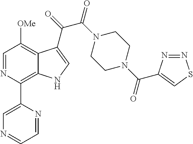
C1=NC(C2=CN=CC=N2)=C2C(=C1[OMe])C(C(=O)C(N1CCN(C(=O)C3=CSN=N3)CC1)=O)=CN2
